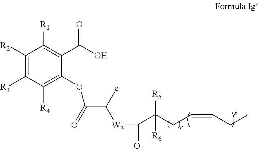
C(CC=CCC)(C(=O)[W3]C(C(=O)OC1=C([R4])C([R3])=C([R2])C([R1])=C1C(O)=O)[e])([R6])[R5]
